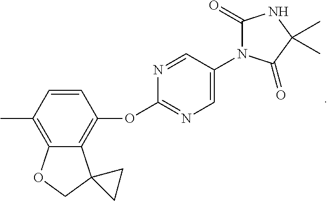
C1(C)=C2C(=C(OC3=NC=C(N4C(=O)NC(C)(C)C4=O)C=N3)C=C1)C1(CO2)CC1
